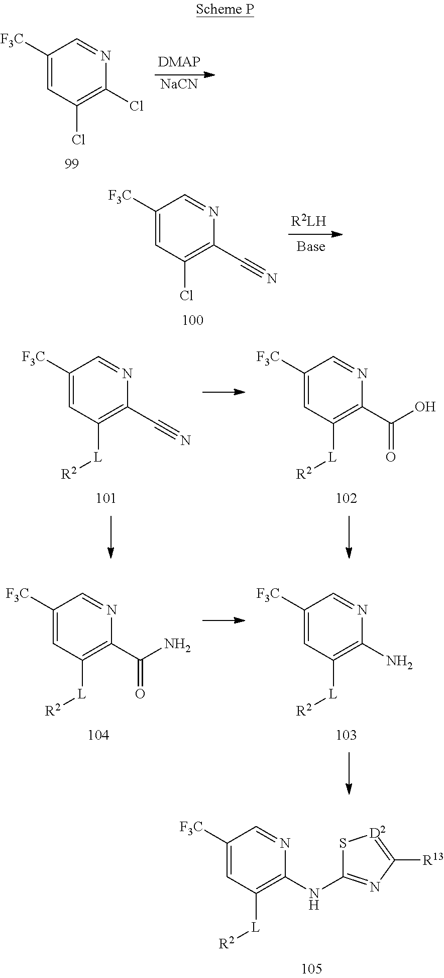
C1([F3C])=CC(Cl)=C(Cl)N=C1.[NaCN].C1([F3C])=CC(Cl)=C(C#N)N=C1.C1([F3C])=CC([L][R2])=C(C#N)N=C1.C1([F3C])=CC([L][R2])=C(C(O)=O)N=C1.C1([F3C])=CC([L][R2])=C(NC2=NC([R13])=[D2]S2)N=C1.C1([F3C])=CC([L][R2])=C(N)N=C1.C1([F3C])=CC([L][R2])=C(C(N)=O)N=C1
